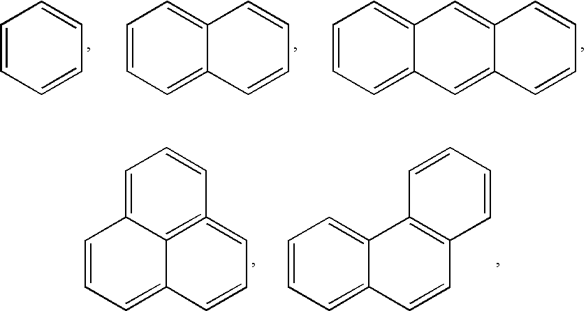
C1=CC=C2C(=C1)C=C1C(=C2)C=CC=C1.C1=CC=C2C(=C1)C=CC=C2.C1=CC=CC=C1.C1=CC=C2C3=C(=CC=C2)C=CC=C13.C1=CC=C2C(=C1)C1=C(C=C2)C=CC=C1
